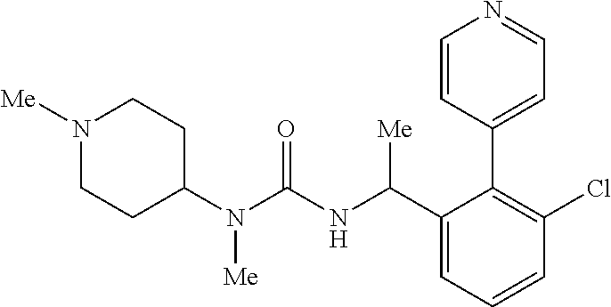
N1([Me])CCC(N(C(=O)NC(C2=CC=CC(Cl)=C2C2=CC=NC=C2)[Me])[Me])CC1
